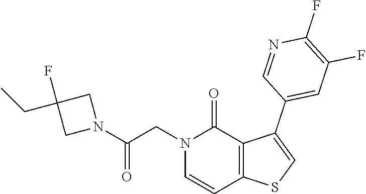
C1=CN(CC(N2CC(F)(CC)C2)=O)C(=O)C2=C1SC=C2C1=CC(F)=C(F)N=C1
